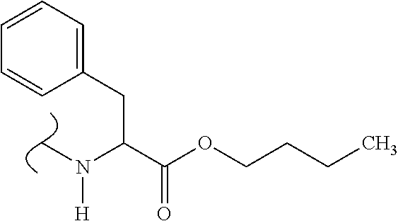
C(N(C)[H])(C(=O)OCCCC)CC1=CC=CC=C1
